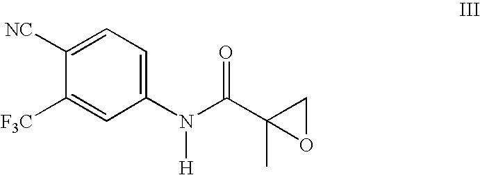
C1([NC])=CC=C(N(C(C2(C)OC2)=O)[H])C=C1[F3C]
